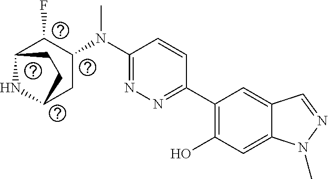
C1(C2=C(O)C=C3C(=C2)C=NN3C)=NN=C(N(C2C(F)C3NC(C2)CC3)C)C=C1
